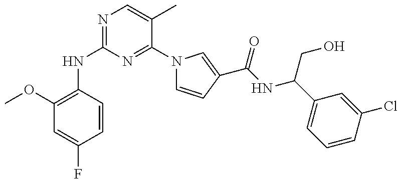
N(C1=NC=C(C)C(N2C=CC(C(NC(C3=CC=CC(Cl)=C3)CO)=O)=C2)=N1)C1=C(OC)C=C(F)C=C1
